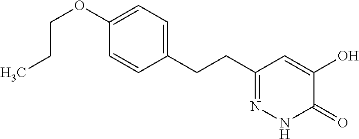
C1(CCC2=NNC(=O)C(O)=C2)=CC=C(OCCC)C=C1
